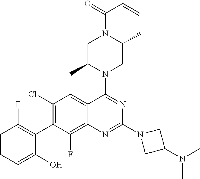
C1=CC=C(O)C(C2=C(Cl)C=C3C(=C2F)N=C(N2CC(N(C)C)C2)N=C3N2CC(C)N(C(=O)C=C)CC2C)=C1F
